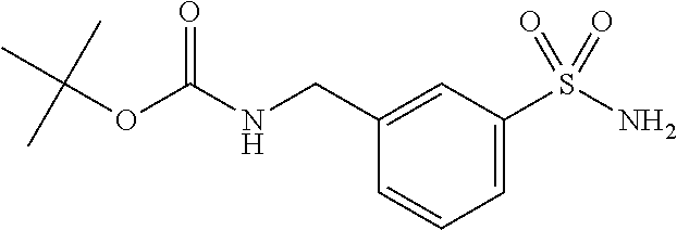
C1=C(S(N)(=O)=O)C=C(CNC(OC(C)(C)C)=O)C=C1
